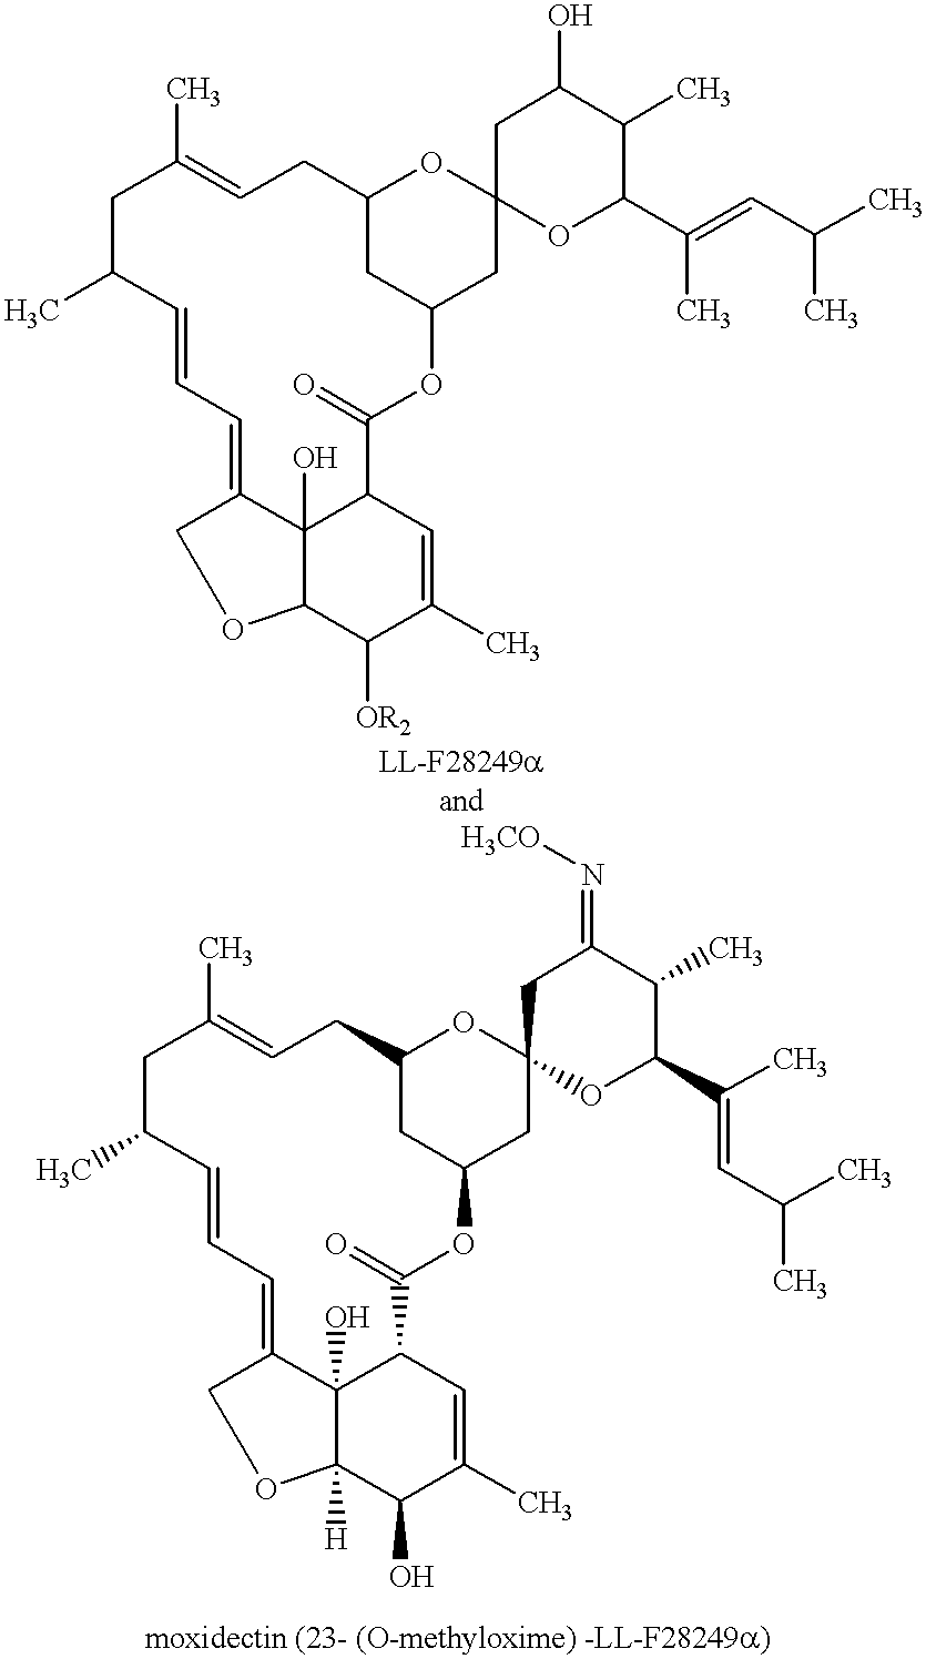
C1C(C)C=CC=C2C3(O)C(C(=O)OC4CC(CC=C1C)OC1(C4)OC(C(=CC(C)C)C)C(C)C(=N[H3CO])C1)C=C(C)C(O)C3([H])OC2.C1C(C)C=CC=C2C3(O)C(C(=O)OC4CC(CC=C1C)OC1(C4)OC(C(C)=CC(C)C)C(C)C(O)C1)C=C(C)C([OR2])C3OC2
